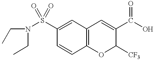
C1=CC2=C(C=C1S(N(CC)CC)(=O)=O)C=C(C(O)=O)C([CF3])O2
